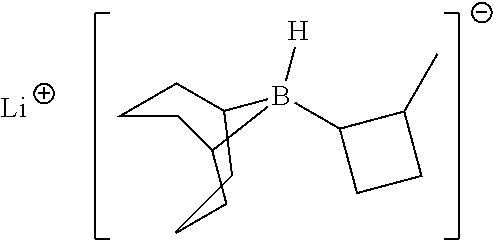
C1CCC(CC)B([H])(C2CCC2C)C1.[Li]
